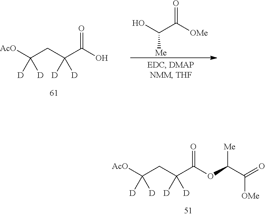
[AcO]C(CC(C(O)=O)([D])[D])([D])[D].OC(C([OMe])=O)[Me].[AcO]C(CC(C(OC(C(=O)[OMe])[Me])=O)([D])[D])([D])[D]
